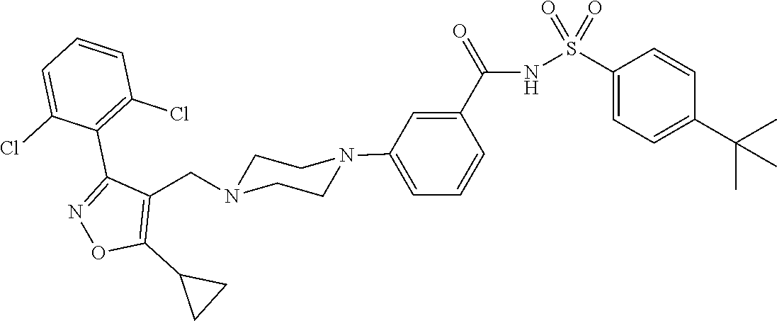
C1(S(NC(C2=CC(N3CCN(CC4=C(C5CC5)ON=C4C4=C(Cl)C=CC=C4Cl)CC3)=CC=C2)=O)(=O)=O)=CC=C(C(C)(C)C)C=C1
